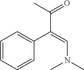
C1=CC=CC(C(=CN(C)C)C(C)=O)=C1
